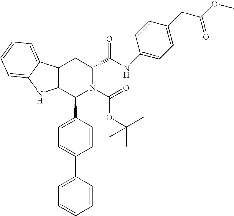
C12=C(C(C3=CC=C(C4=CC=CC=C4)C=C3)N(C(=O)OC(C)(C)C)C(C(NC3=CC=C(CC(OC)=O)C=C3)=O)C1)NC1=CC=CC=C21
